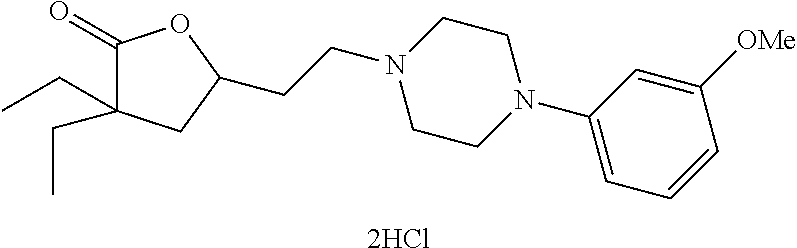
C1(=O)C(CC)(CC)CC(CCN2CCN(C3=CC=CC([OMe])=C3)CC2)O1.[2HCl]
